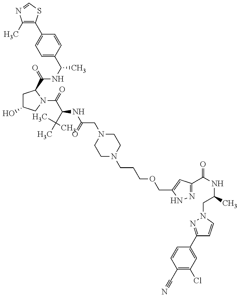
C1(C)=C(C2=CC=C(C(NC(=O)C3CC(O)CN3C(=O)C(C(C)(C)C)NC(CN3CCN(CCCOCC4=CC(C(NC(C)CN5C=CC(C6=CC(Cl)=C(C#N)C=C6)=N5)=O)=NN4)CC3)=O)C)C=C2)SC=N1
